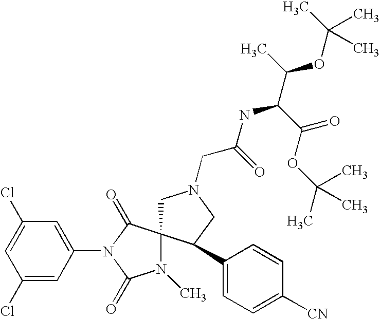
C1(Cl)=CC(N2C(=O)N(C)C3(C2=O)CN(CC(NC(C(=O)OC(C)(C)C)C(C)OC(C)(C)C)=O)CC3C2=CC=C([CN])C=C2)=CC(Cl)=C1
